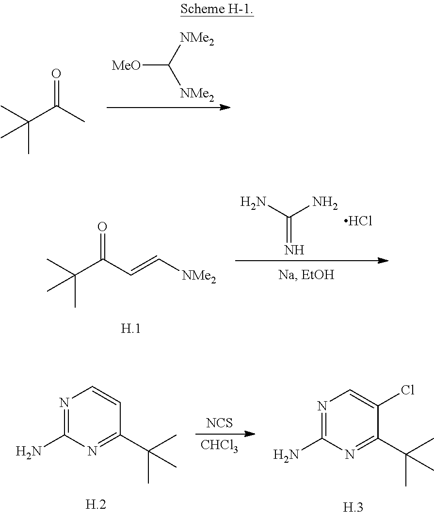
[MeO]C([NMe2])[NMe2].C(C(C)=O)(C)(C)C.C(C(C=C[NMe2])=O)(C)(C)C.NC(=N)N.Cl.N1=C(N)N=C(C(C)(C)C)C=C1.[NCS].[CHCl3].N1=C(N)N=C(C(C)(C)C)C(Cl)=C1
